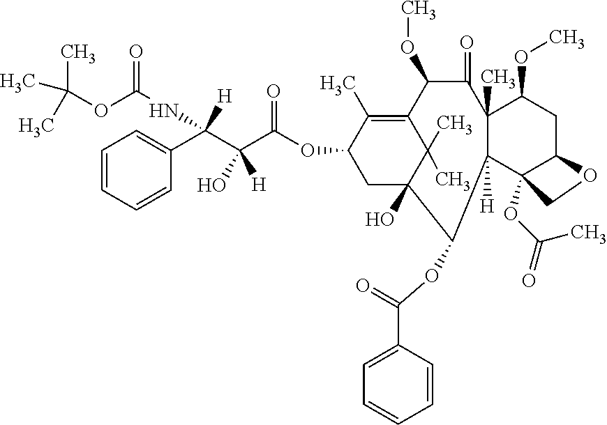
O(C(NC(C1=CC=CC=C1)(C(C(OC1CC2(O)C(C)(C)C(=C1C)C(OC)C(=O)C1(C)C([H])(C3(OC(=O)C)C(CC1OC)OC3)C2OC(C1=CC=CC=C1)=O)=O)(O)[H])[H])=O)C(C)(C)C
